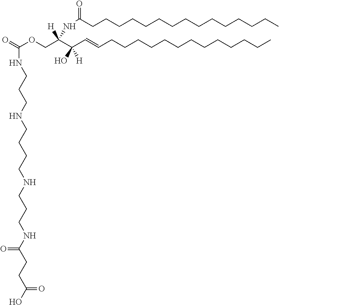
C(CCNCCCCNCCCNC(CCC(O)=O)=O)NC(=O)OCC(C(C=CCCCCCCCCCCCCC)(O)[H])([H])NC(=O)CCCCCCCCCCCCCCC
